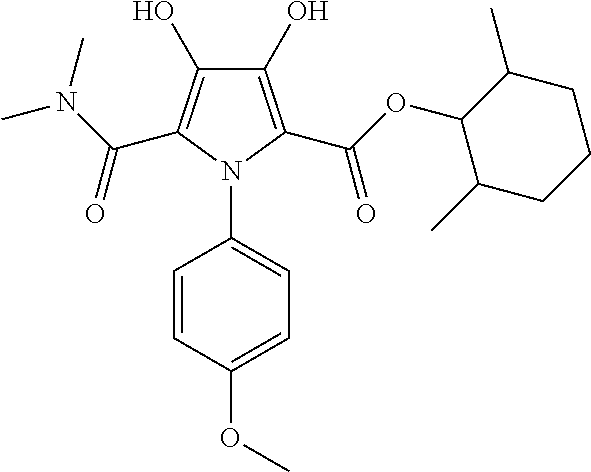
C1(O)=C(C(OC2C(C)CCCC2C)=O)N(C2=CC=C(OC)C=C2)C(C(N(C)C)=O)=C1O
